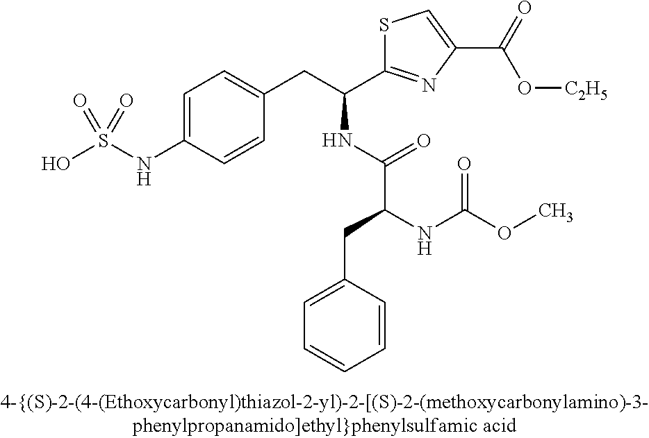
OS(NC1=CC=C(CC(C2=NC(C(O[C2H5])=O)=CS2)NC(C(NC(OC)=O)CC2=CC=CC=C2)=O)C=C1)(=O)=O
